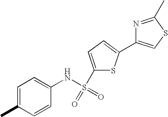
C1=CC(NS(=O)(C2=CC=C(C3=CSC(C)=N3)S2)=O)=CC=C1C
